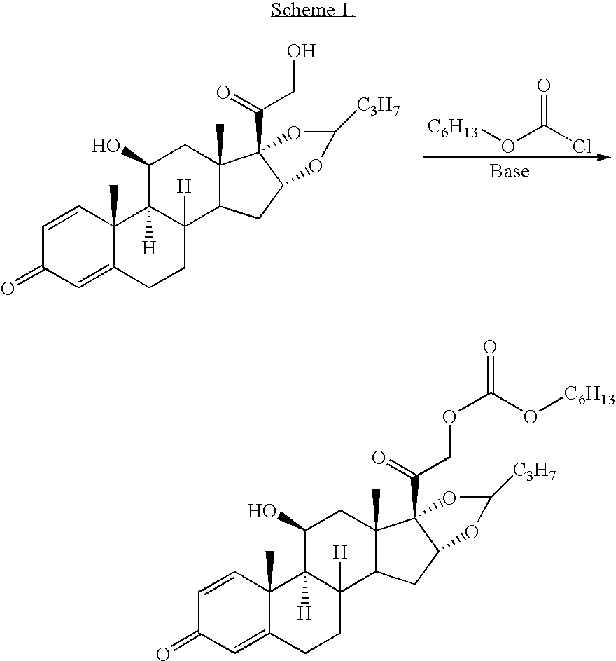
C1=CC2(C)C(=CC1=O)CCC1([H])C2([H])C(O)CC2(C)C1CC1C2(C(=O)CO)OC([C3H7])O1.[C6H13]OC(Cl)=O.C1=CC2(C)C(=CC1=O)CCC1([H])C2([H])C(O)CC2(C)C1CC1C2(C(=O)COC(O[C6H13])=O)OC([C3H7])O1
